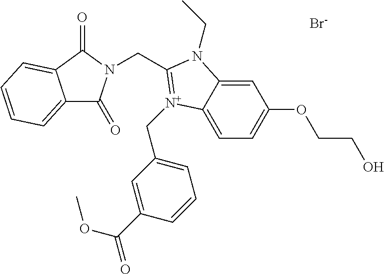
C12=CC=CC=C1C(=O)N(CC1=[N+](CC3=CC=CC(C(=O)OC)=C3)C3=CC=C(OCCO)C=C3N1CC)C2=O.[Br-]
